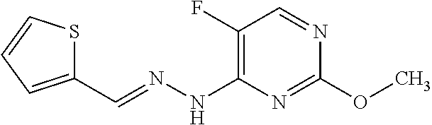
C1(C=NNC2=C(F)C=NC(OC)=N2)=CC=CS1
